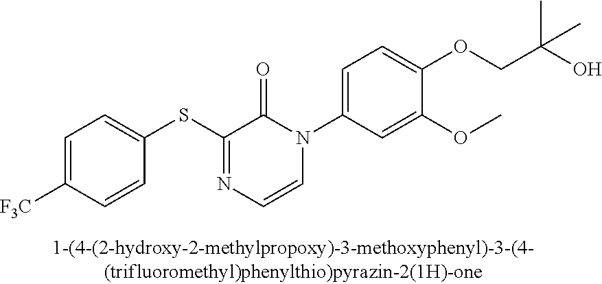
C1(SC2=NC=CN(C3=CC=C(OCC(O)(C)C)C(OC)=C3)C2=O)=CC=C([F3C])C=C1
